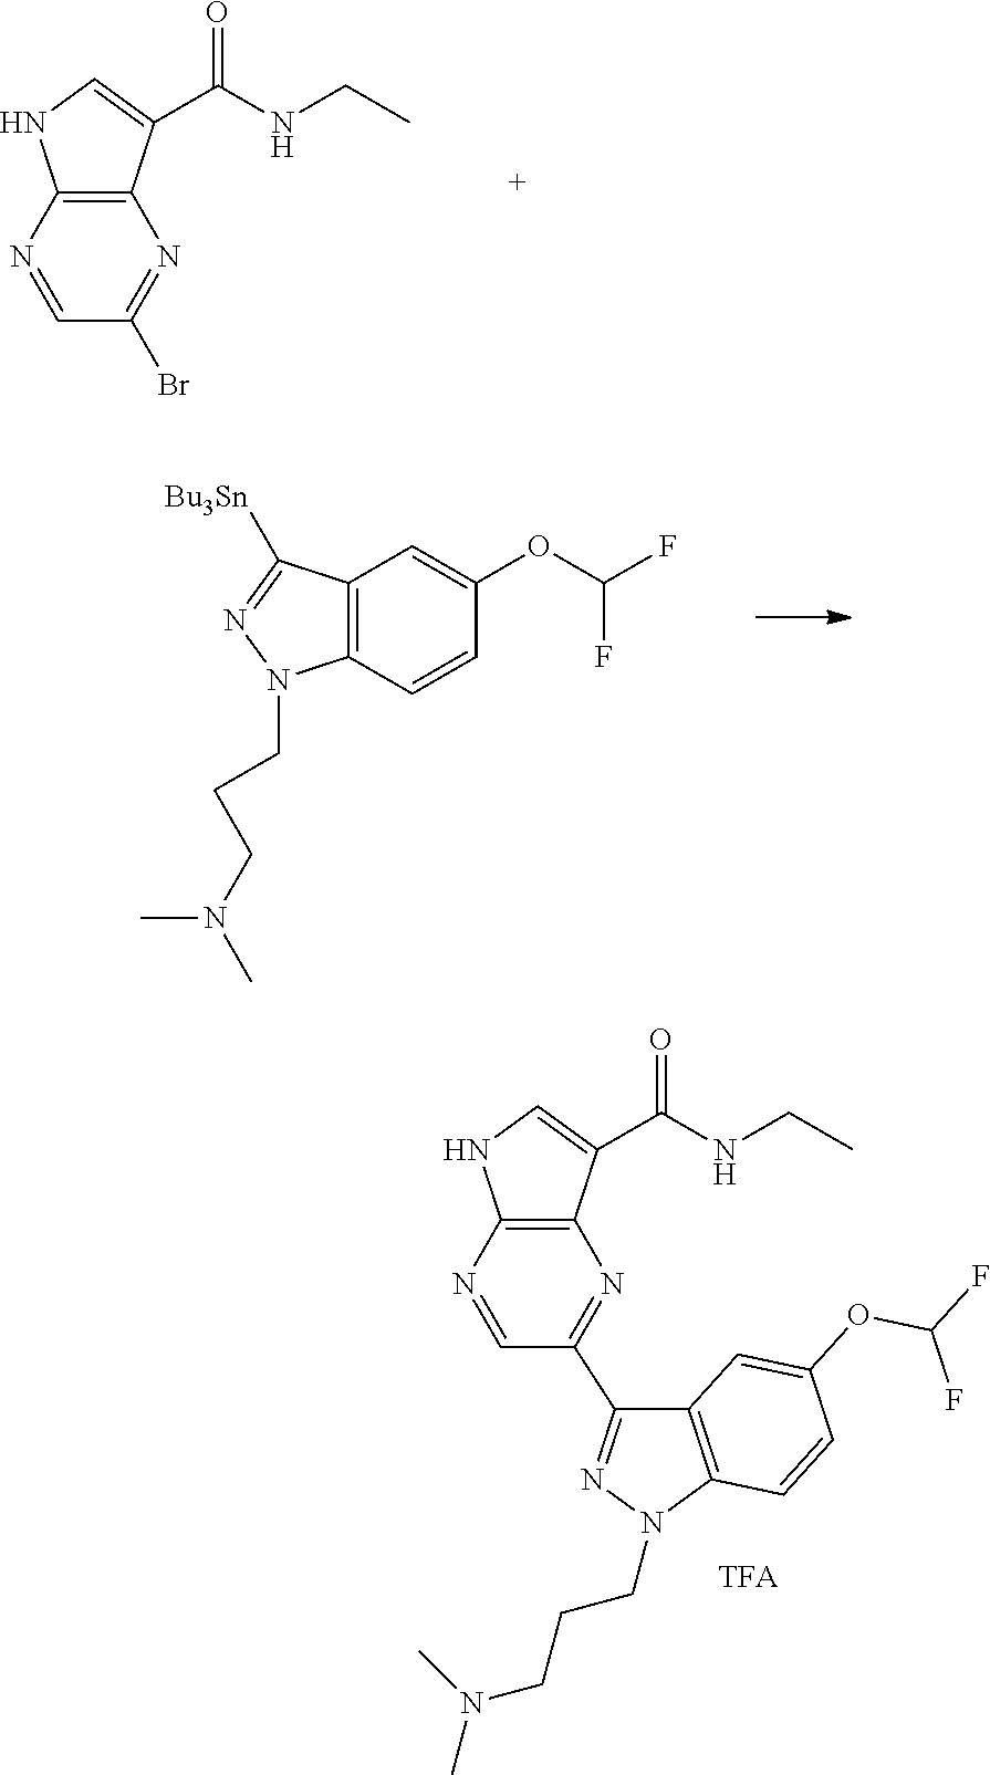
C12=C(N=CC(Br)=N1)NC=C2C(NCC)=O.C12=C(C=CC(OC(F)F)=C1)N(CCCN(C)C)N=C2[Bu3Sn].C12=C(N=CC(C3=NN(CCCN(C)C)C4=C3C=C(OC(F)F)C=C4)=N1)NC=C2C(NCC)=O
